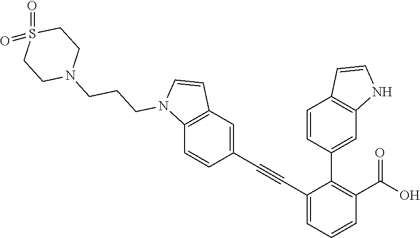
C1(C#CC2=CC3=C(C=C2)N(CCCN2CCS(=O)(=O)CC2)C=C3)=CC=CC(C(O)=O)=C1C1=CC2=C(C=C1)C=CN2
